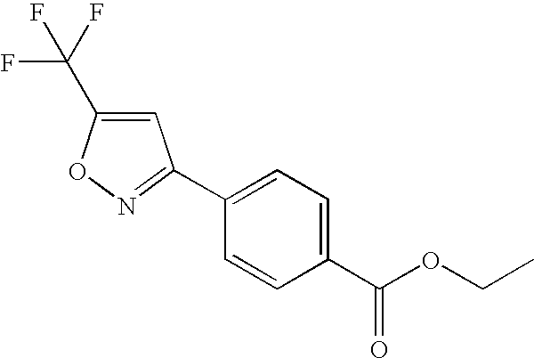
C1(C(OCC)=O)=CC=C(C2=NOC(C(F)(F)F)=C2)C=C1
